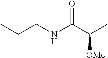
CCCNC(C(C)[OMe])=O
